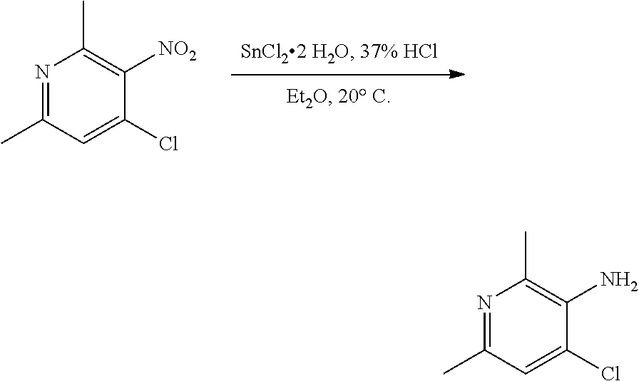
C1(C)=NC(C)=C([NO2])C(Cl)=C1.C1(C)=NC(C)=C(N)C(Cl)=C1
